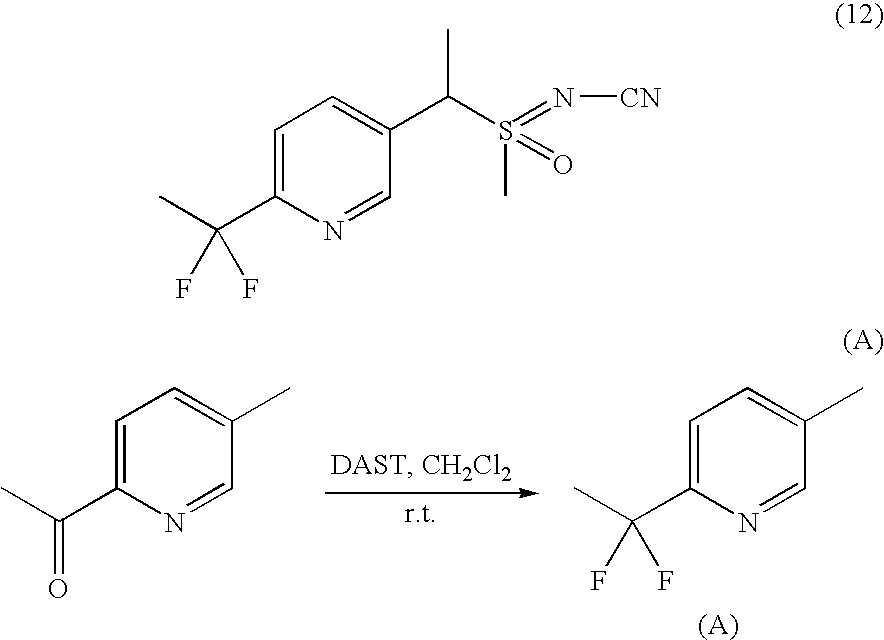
C1=C(C(F)(C)F)N=CC(C)=C1.C1=C(C(=O)C)N=CC(C)=C1.C1=C(C(F)(C)F)N=CC(C(C)S(=N[CN])(C)=O)=C1
